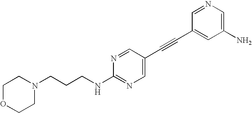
C1OCCN(CCCNC2=NC=C(C#CC3=CC(N)=CN=C3)C=N2)C1
